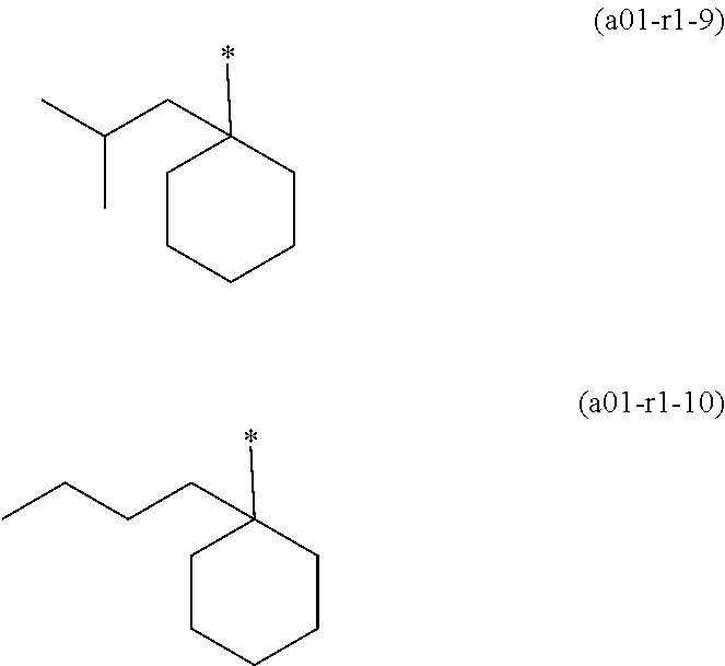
C1(C)(CC(C)C)CCCCC1.C1(C)(CCCC)CCCCC1
